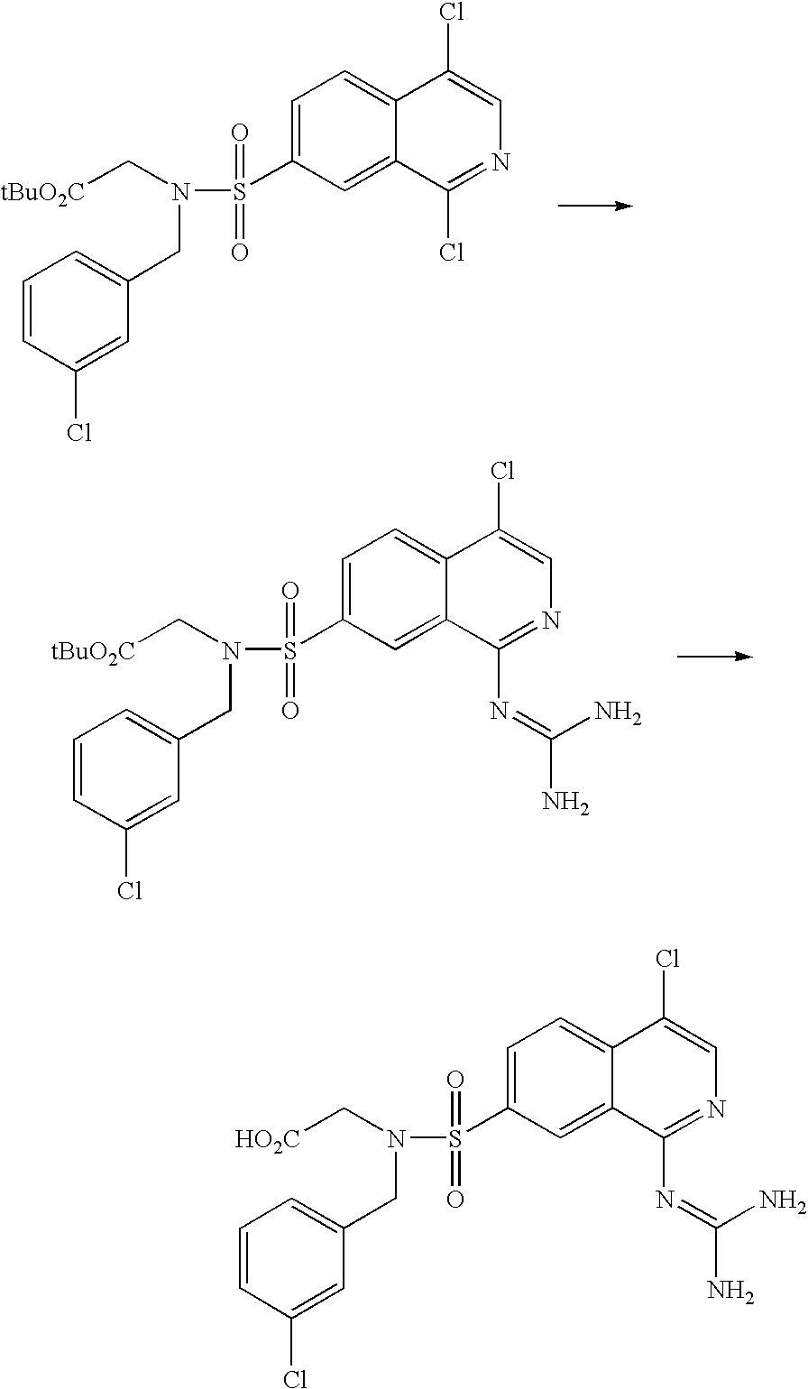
C([tBuO2C])N(S(C1=CC=C2C(=C1)C(Cl)=NC=C2Cl)(=O)=O)CC1=CC=CC(Cl)=C1.C([tBuO2C])N(S(C1=CC=C2C(=C1)C(N=C(N)N)=NC=C2Cl)(=O)=O)CC1=CC=CC(Cl)=C1.C([HO2C])N(S(C1=CC=C2C(=C1)C(N=C(N)N)=NC=C2Cl)(=O)=O)CC1=CC=CC(Cl)=C1
